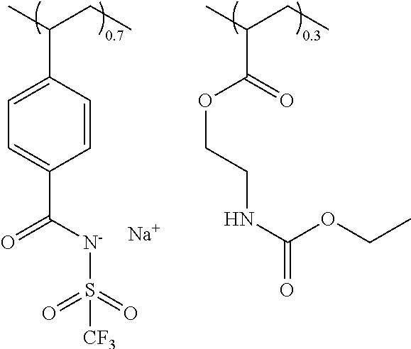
C1=C(C(C)CC)C=CC(C([N-]S(=O)(=O)[CF3])=O)=C1.[Na].O=C(OCCNC(=O)OCC)C(C)CC
